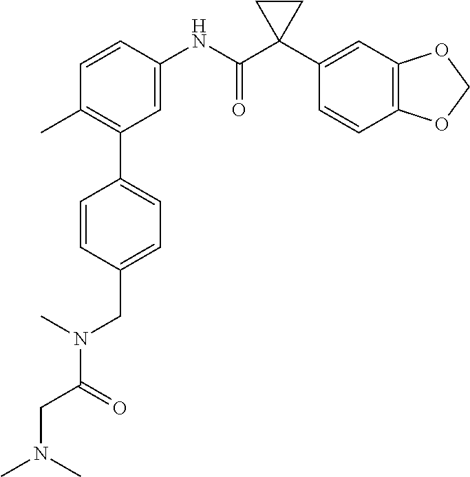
C1=C(NC(C2(C3=CC4=C(C=C3)OCO4)CC2)=O)C=CC(C)=C1C1=CC=C(CN(C(CN(C)C)=O)C)C=C1
